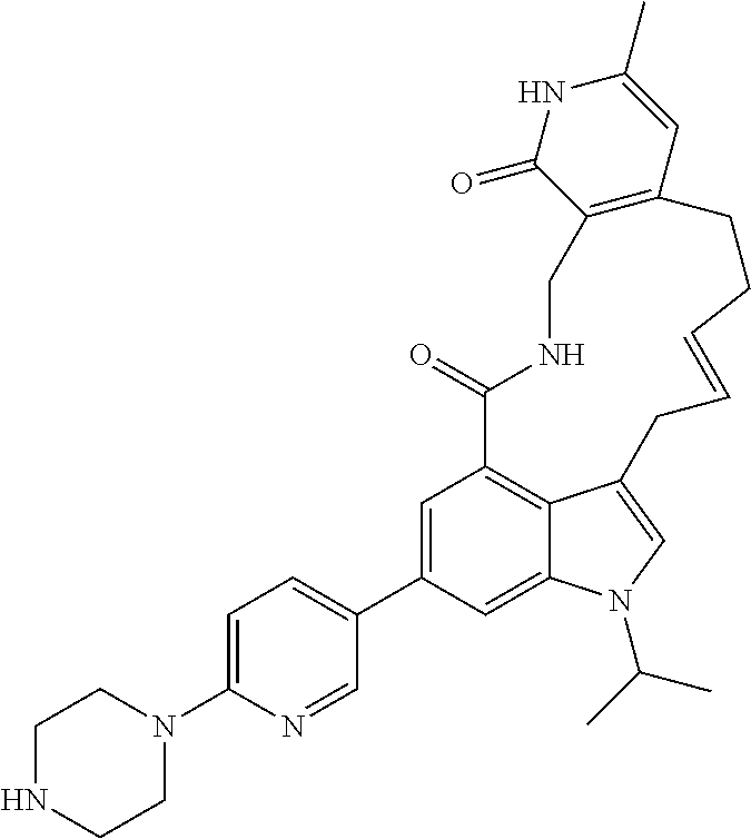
C1=C(C2=CC=C(N3CCNCC3)N=C2)C=C2C3=C1C(=O)NCC1=C(C=C(C)NC1=O)CCC=CCC3=CN2C(C)C
